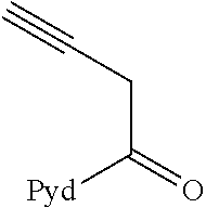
C(C(=O)[Pyd])C#C
